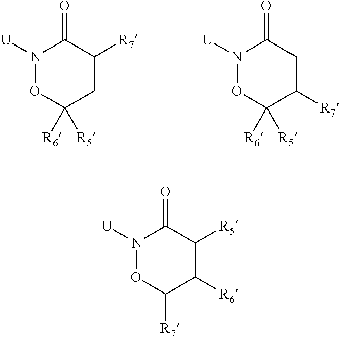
N1([U])OC([R6])([R5])CC([R7])C1=O.N1([U])OC([R6])([R5])C([R7])CC1=O.N1([U])OC([R7])C([R6])C([R5])C1=O
